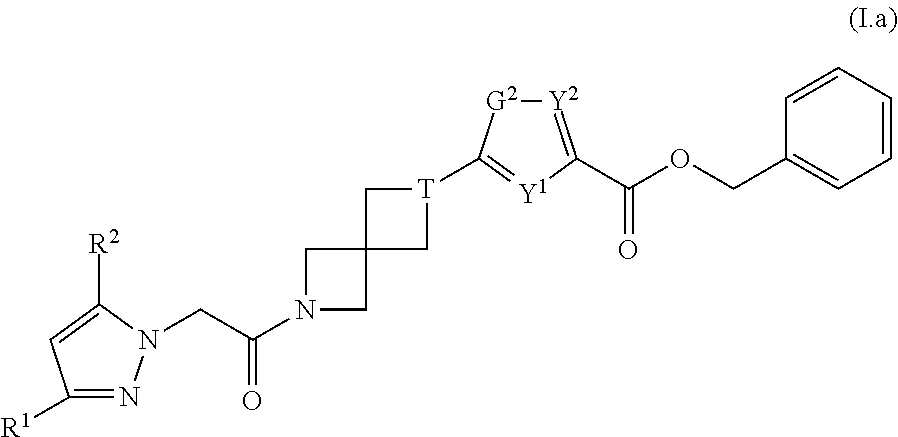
C1([R1])=NN(CC(N2CC3(C2)C[T](C2=[Y1]C(C(OCC4=CC=CC=C4)=O)=[Y2][G2]2)C3)=O)C([R2])=C1
